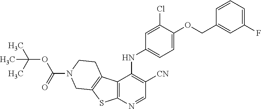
C12=C(N=CC([CN])=C1NC1=CC=C(OCC3=CC(F)=CC=C3)C(Cl)=C1)SC1=C2CCN(C(OC(C)(C)C)=O)C1
